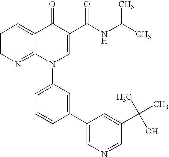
C1=CN=C2C(=C1)C(=O)C(C(NC(C)C)=O)=CN2C1=CC=CC(C2=CN=CC(C(C)(O)C)=C2)=C1
